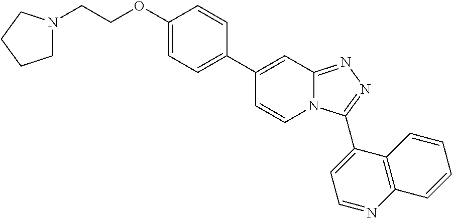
C1(C2=CC=C(OCCN3CCCC3)C=C2)=CC2=NN=C(C3=CC=NC4=C3C=CC=C4)N2C=C1
